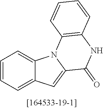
C1=CC=C2C(=C1)N1C(=C2)C(=O)NC2=C1C=CC=C2
